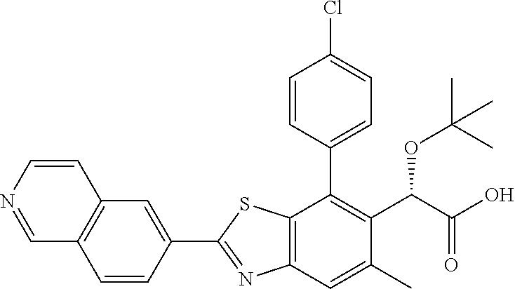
C1=CC(C2=C(C(OC(C)(C)C)C(=O)O)C(C)=CC3=C2SC(C2=CC4=C(C=C2)C=NC=C4)=N3)=CC=C1Cl
